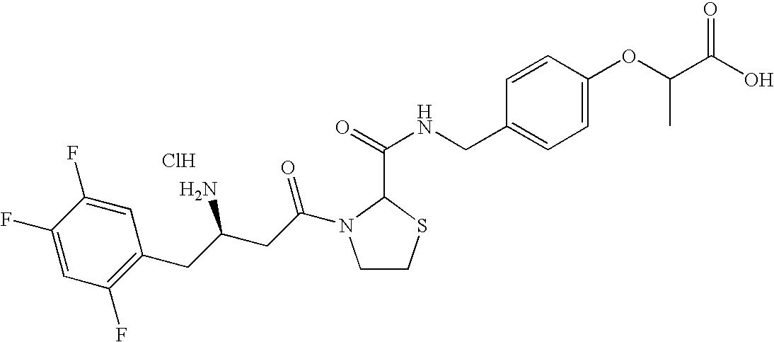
Cl.C1(F)=CC(F)=C(CC(CC(=O)N2CCSC2C(=O)NCC2=CC=C(OC(C(O)=O)C)C=C2)N)C=C1F
